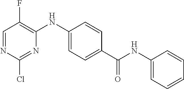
C1=NC(Cl)=NC(NC2=CC=C(C(NC3=CC=CC=C3)=O)C=C2)=C1F
